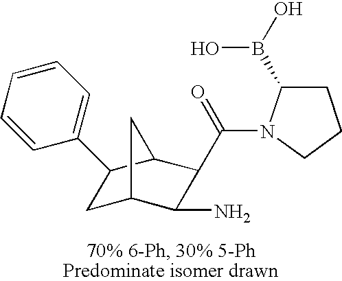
C1C2C(N)C(C(=O)N3C(B(O)O)CCC3)C(C1C1=CC=CC=C1)C2
